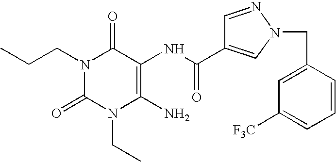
N1(CCC)C(=O)N(CC)C(N)=C(NC(=O)C2=CN(CC3=CC([F3C])=CC=C3)N=C2)C1=O
